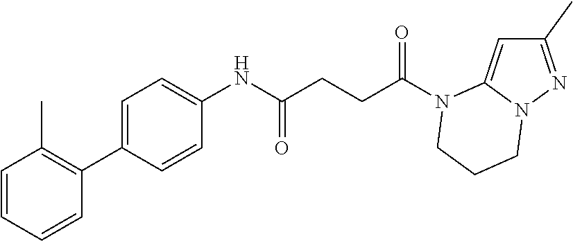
C1(C)=NN2C(=C1)N(C(CCC(NC1=CC=C(C3=C(C)C=CC=C3)C=C1)=O)=O)CCC2
